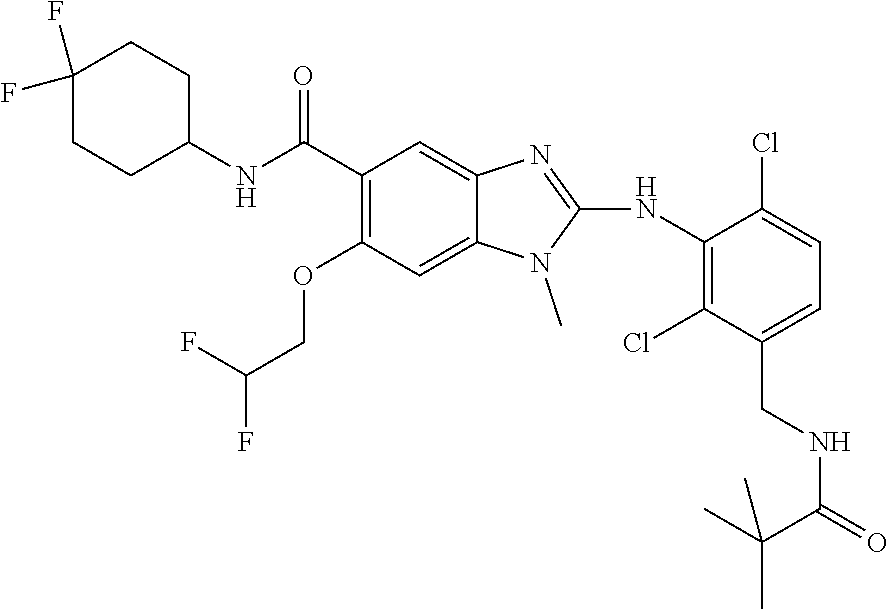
C1(F)(F)CCC(NC(C2=C(OCC(F)F)C=C3C(=C2)N=C(NC2=C(Cl)C(CNC(=O)C(C)(C)C)=CC=C2Cl)N3C)=O)CC1
